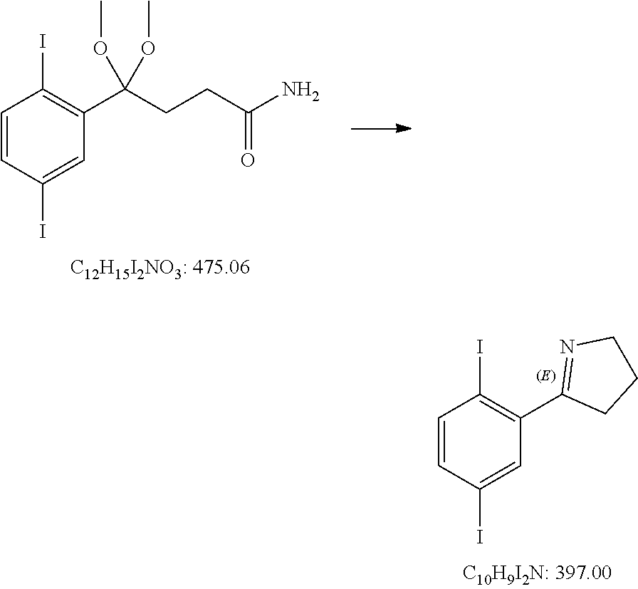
C1=CC(I)=CC(C(CCC(N)=O)(OC)OC)=C1I.C1=CC(I)=CC(C2=NCCC2)=C1I
